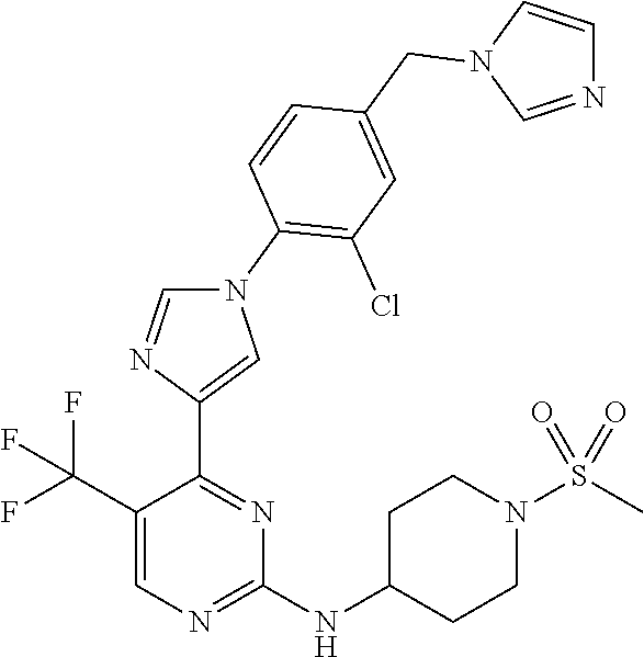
C1(C(F)(F)F)=CN=C(NC2CCN(S(C)(=O)=O)CC2)N=C1C1=CN(C2=C(Cl)C=C(CN3C=CN=C3)C=C2)C=N1
